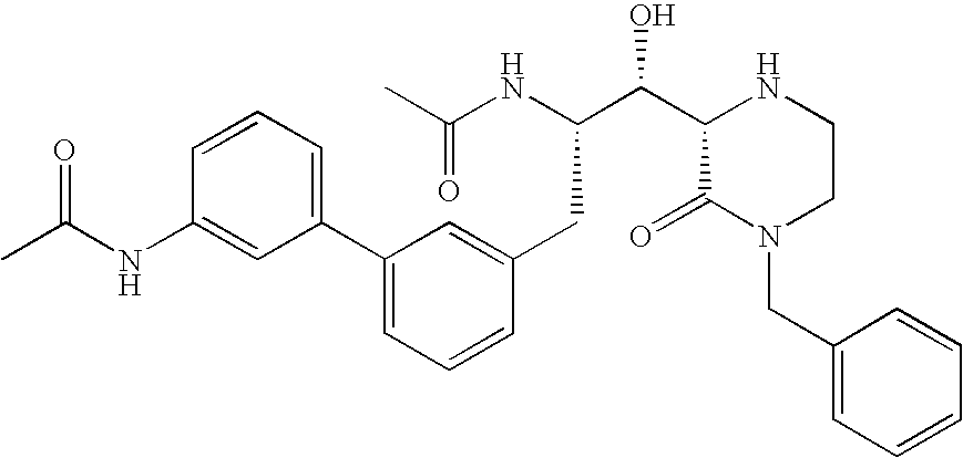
C(NC(CC1=CC(C2=CC=CC(NC(C)=O)=C2)=CC=C1)C(C1C(=O)N(CC2=CC=CC=C2)CCN1)O)(=O)C
